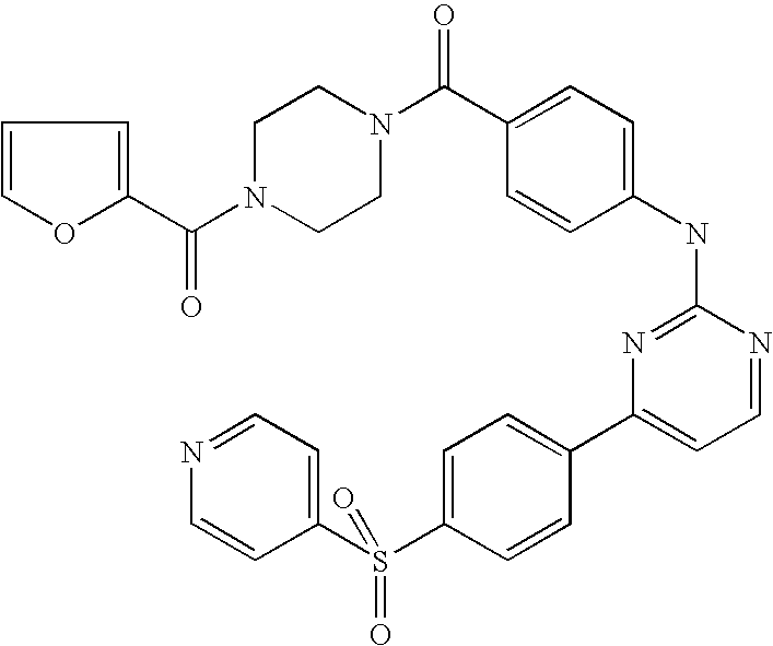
O=C(C1=CC=C(NC2=NC(C3=CC=C(S(C4=CC=NC=C4)(=O)=O)C=C3)=CC=N2)C=C1)N1CCN(C(C2=CC=CO2)=O)CC1
